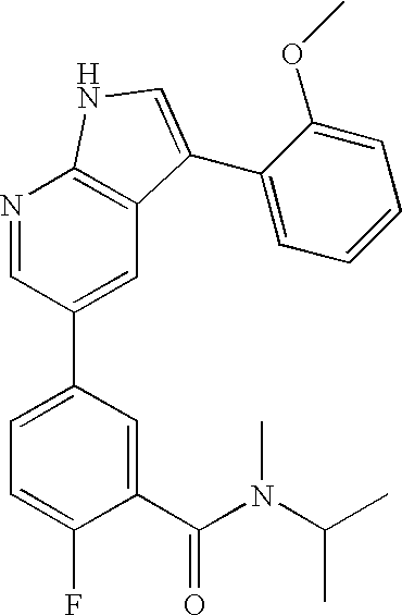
C1(C(N(C(C)C)C)=O)=CC(C2=CC3=C(N=C2)NC=C3C2=CC=CC=C2OC)=CC=C1F
